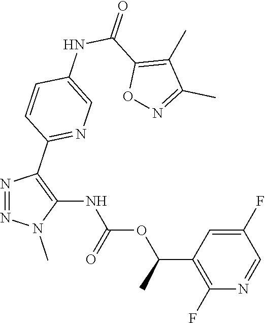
N1=NN(C)C(NC(OC(C2=C(F)N=CC(F)=C2)C)=O)=C1C1=NC=C(NC(C2=C(C)C(C)=NO2)=O)C=C1
